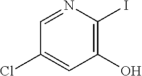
C1(O)=C(I)N=CC(Cl)=C1
